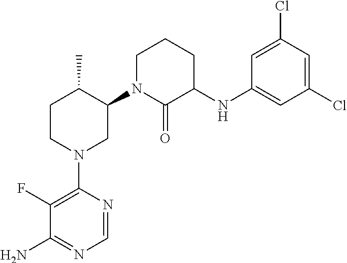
C1(N2CC(N3C(=O)C(NC4=CC(Cl)=CC(Cl)=C4)CCC3)C(C)CC2)=C(F)C(N)=NC=N1
